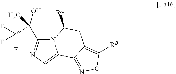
N12C(C(O)(C)C(F)(F)F)=NC=C1C1=NOC([RB])=C1CC2[RA]
